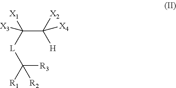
C([R3])([L]C(C([H])([X2])[X4])([X1])[X3])([R1])[R2]
